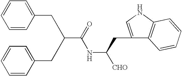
C1=CC(CC(C(=O)NC(CC2=CNC3=C2C=CC=C3)[CHO])CC2=CC=CC=C2)=CC=C1
